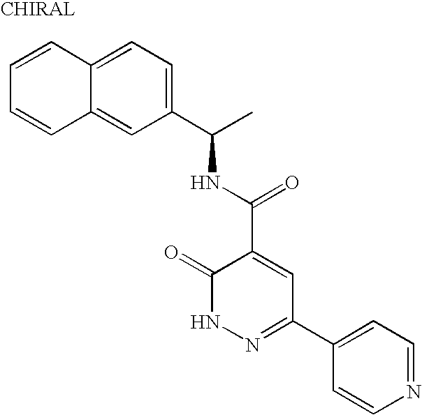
C1(=O)NN=C(C2=CC=NC=C2)C=C1C(NC(C1=CC=C2C(=C1)C=CC=C2)C)=O
